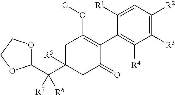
C1(C2=C(O[G])CC(C(C3OCCO3)([R7])[R6])([R5])CC2=O)=C([R4])C([R3])=C([R2])C=C1[R1]
